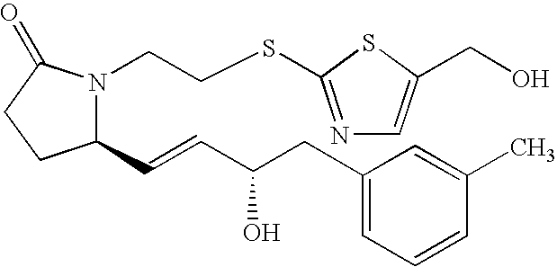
C1(C=CC(CC2=CC=CC(C)=C2)O)N(CCSC2=NC=C(CO)S2)C(=O)CC1
